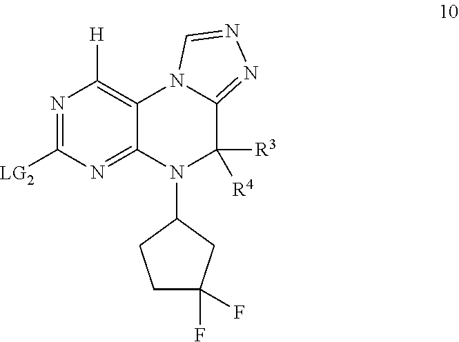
N1=C([LG2])N=C2C(=C1[H])N1C(=NN=C1)C([R3])([R4])N2C1CCC(F)(F)C1
